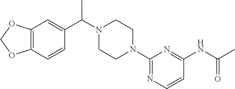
C12=C(C=CC(C(N3CCN(C4=NC=CC(NC(C)=O)=N4)CC3)C)=C1)OCO2
